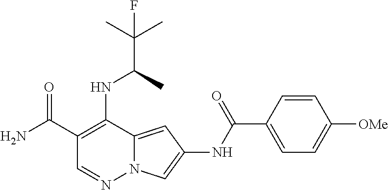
C1(C(N)=O)=C(NC(C(C)(C)F)C)C2=CC(NC(C3=CC=C([OMe])C=C3)=O)=CN2N=C1
